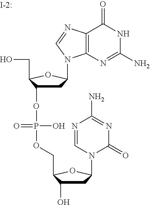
C1C(OP(OCC2C(O)CC(N3C(=O)N=C(N)N=C3)O2)(O)=O)C(CO)OC1N1C2=C(N=C1)C(=O)NC(N)=N2
